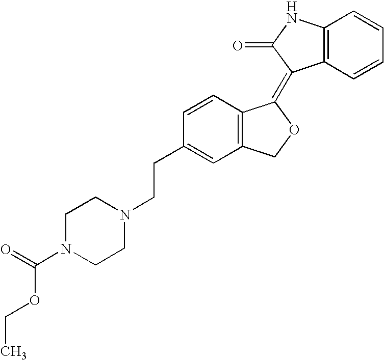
C12=C(C=CC=C1)C(=C1C3=C(CO1)C=C(CCN1CCN(C(OCC)=O)CC1)C=C3)C(=O)N2
